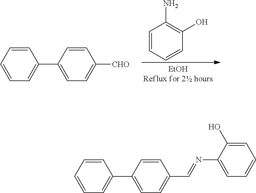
C1=CC=CC(O)=C1N.C1=CC=CC=C1C1=CC=C([CHO])C=C1.C1=CC=CC=C1C1=CC=C(C=NC2=CC=CC=C2O)C=C1
